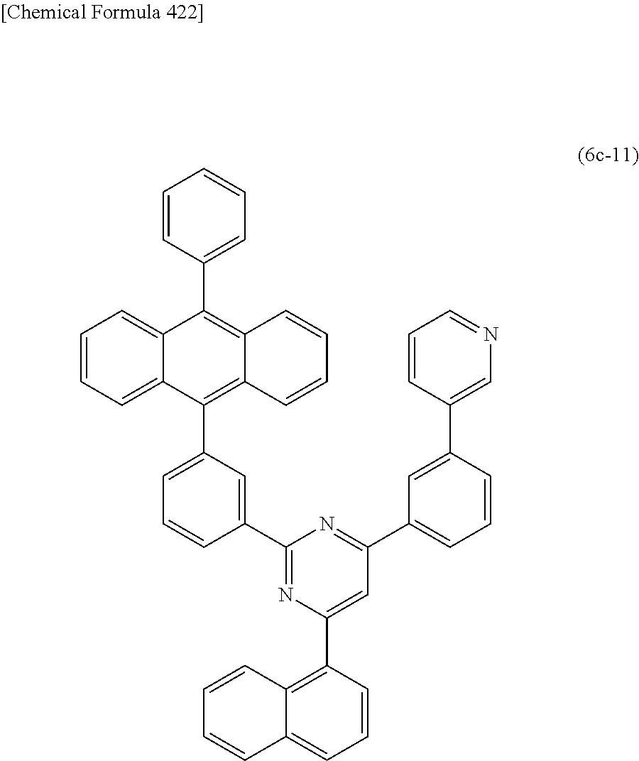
C1=CC(C2=C3C(=C(C4=CC=CC(C5=NC(C6=C7C(=CC=C6)C=CC=C7)=CC(C6=CC=CC(C7=CN=CC=C7)=C6)=N5)=C4)C4=CC=CC=C42)C=CC=C3)=CC=C1
